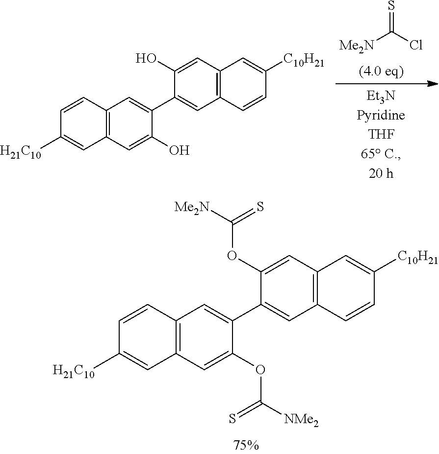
C12=C(C=C(OC([NMe2])=S)C(C3=CC4=C(C=C3OC([Me2N])=S)C=C([C10H21])C=C4)=C1)C=C([H21C10])C=C2.S=C(Cl)[Me2N].C12=C(C=C(O)C(C3=CC4=C(C=C3O)C=C([C10H21])C=C4)=C1)C=C([H21C10])C=C2
